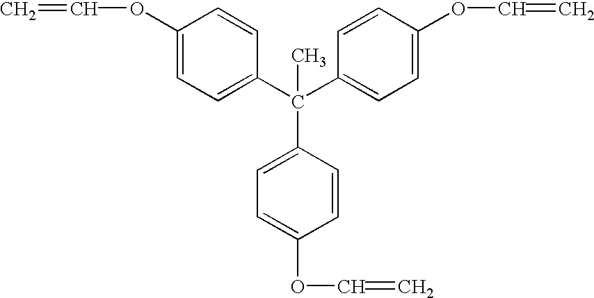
C=COC1=CC=C(C(C2=CC=C(OC=C)C=C2)(C)C2=CC=C(OC=C)C=C2)C=C1
